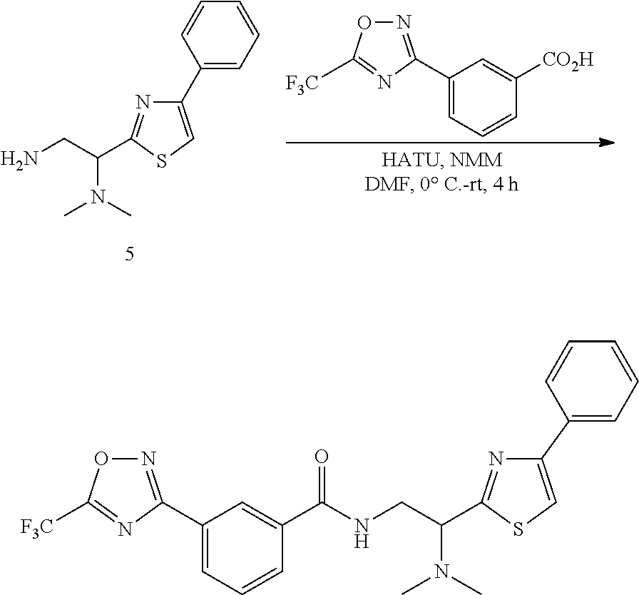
C1(C2=CSC(C(CN)N(C)C)=N2)=CC=CC=C1.N1=C(C2=CC=CC([CO2H])=C2)N=C([F3C])O1.C1(C2=NOC([F3C])=N2)=CC=CC(C(NCC(N(C)C)C2=NC(C3=CC=CC=C3)=CS2)=O)=C1
